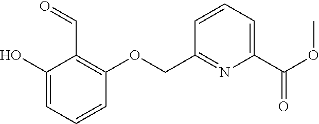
C1(COC2=C(C=O)C(O)=CC=C2)=NC(C(OC)=O)=CC=C1
